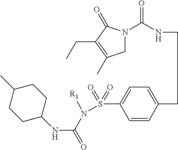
C(NCCC1=CC=C(S(N([R1])C(=O)NC2CCC(C)CC2)(=O)=O)C=C1)(=O)N1CC(C)=C(CC)C1=O
